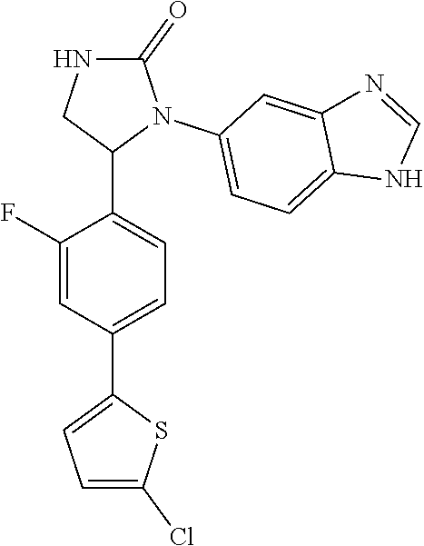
C1(F)=CC(C2=CC=C(Cl)S2)=CC=C1C1N(C2=CC=C3C(=C2)N=CN3)C(=O)NC1
